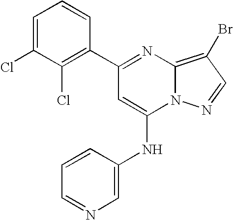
C1(C2=NC3=C(Br)C=NN3C(NC3=CN=CC=C3)=C2)=C(Cl)C(Cl)=CC=C1
